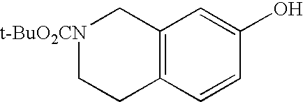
C12=C(C=CC(O)=C1)CC[t-BuO2CN]C2
